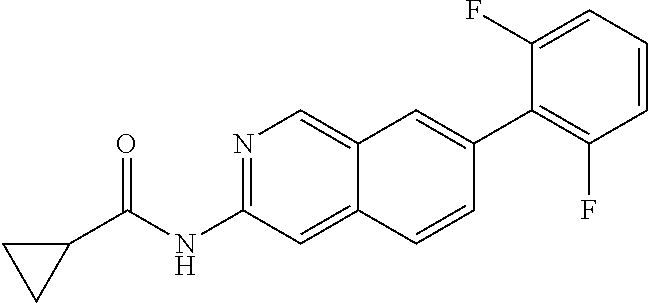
N1=C(NC(C2CC2)=O)C=C2C(=C1)C=C(C1=C(F)C=CC=C1F)C=C2
